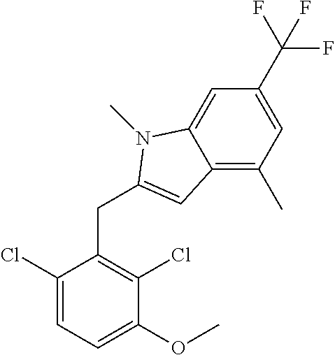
C1(OC)=CC=C(Cl)C(CC2=CC3=C(C)C=C(C(F)(F)F)C=C3N2C)=C1Cl
